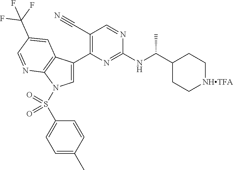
C1=C(C2=C(C#N)C=NC(NC(C3CC[NHTFA]CC3)C)=N2)C2=C(N1S(C1=CC=C(C)C=C1)(=O)=O)N=CC(C(F)(F)F)=C2
